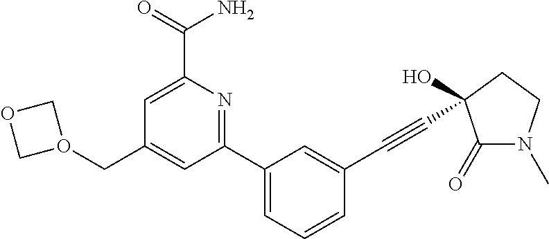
C1=C(C(=O)N)N=C(C2=CC=CC(C#CC3(O)C(=O)N(C)CC3)=C2)C=C1CO1COC1
